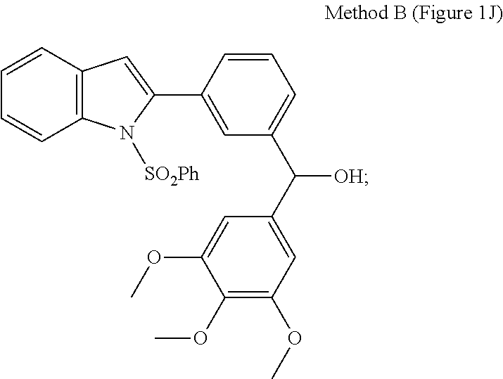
C1=CC2=C(C=C1)N([SO2Ph])C(C1=CC(C(C3=CC(OC)=C(OC)C(OC)=C3)[OH])=CC=C1)=C2
